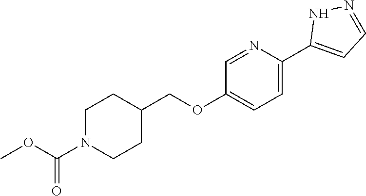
C1=NC(C2=CC=NN2)=CC=C1OCC1CCN(C(OC)=O)CC1
